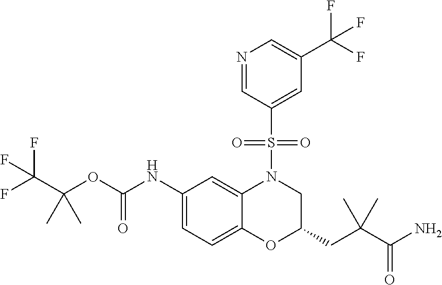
C(OC(NC1=CC=C2C(=C1)N(S(=O)(=O)C1=CC(C(F)(F)F)=CN=C1)CC(CC(C(N)=O)(C)C)O2)=O)(C(F)(F)F)(C)C
